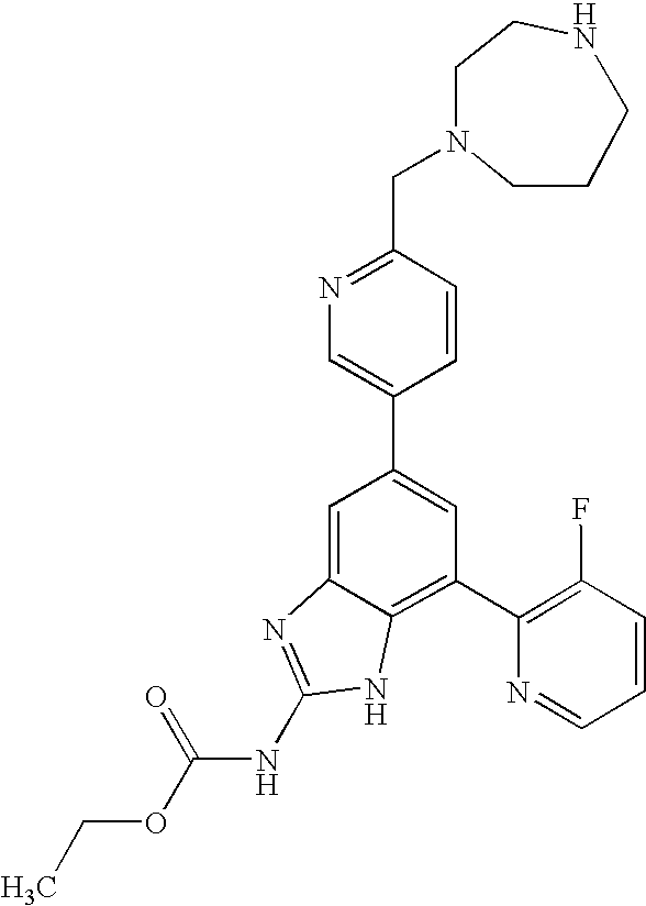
CCOC(NC1=NC2=CC(C3=CN=C(CN4CCNCCC4)C=C3)=CC(C3=C(F)C=CC=N3)=C2N1)=O
